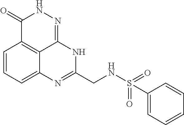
C1=CC=C2C3=C1C(=O)NN=C3NC(CNS(=O)(=O)C1=CC=CC=C1)=N2
